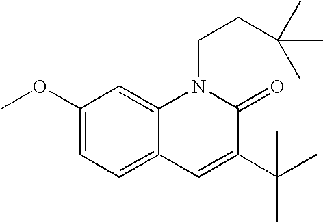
C1(OC)=CC=C2C(=C1)N(CCC(C)(C)C)C(=O)C(C(C)(C)C)=C2
